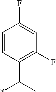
C1=CC(C(*)C)=C(F)C=C1F
